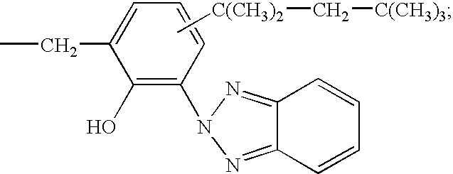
CCC1=CC=CC(N2N=C3C(=N2)C=CC=C3)=C1O.C[C(CH3)2]C[C(CH3)3]
